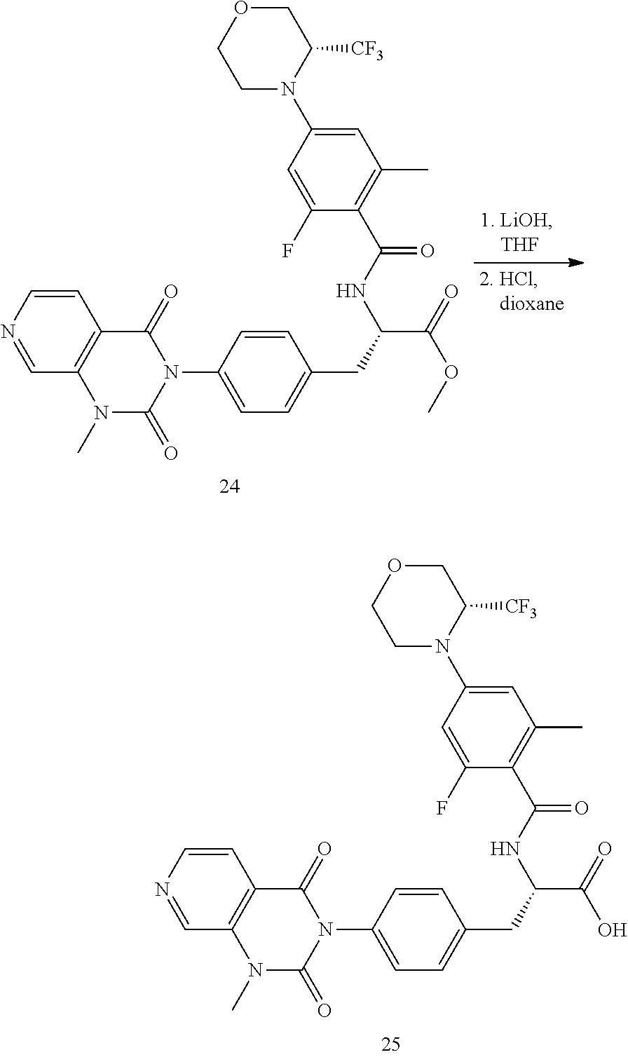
C1=CN=CC2=C1C(=O)N(C1=CC=C(CC(C(=O)O)NC(=O)C3=C(C)C=C(N4C([CF3])COCC4)C=C3F)C=C1)C(=O)N2C.C1=CN=CC2=C1C(=O)N(C1=CC=C(CC(C(=O)OC)NC(=O)C3=C(C)C=C(N4C([CF3])COCC4)C=C3F)C=C1)C(=O)N2C
